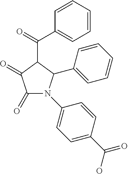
C1=CC(C(=O)C2C(=O)C(=O)N(C3=CC=C(C(O)=O)C=C3)C2C2=CC=CC=C2)=CC=C1
